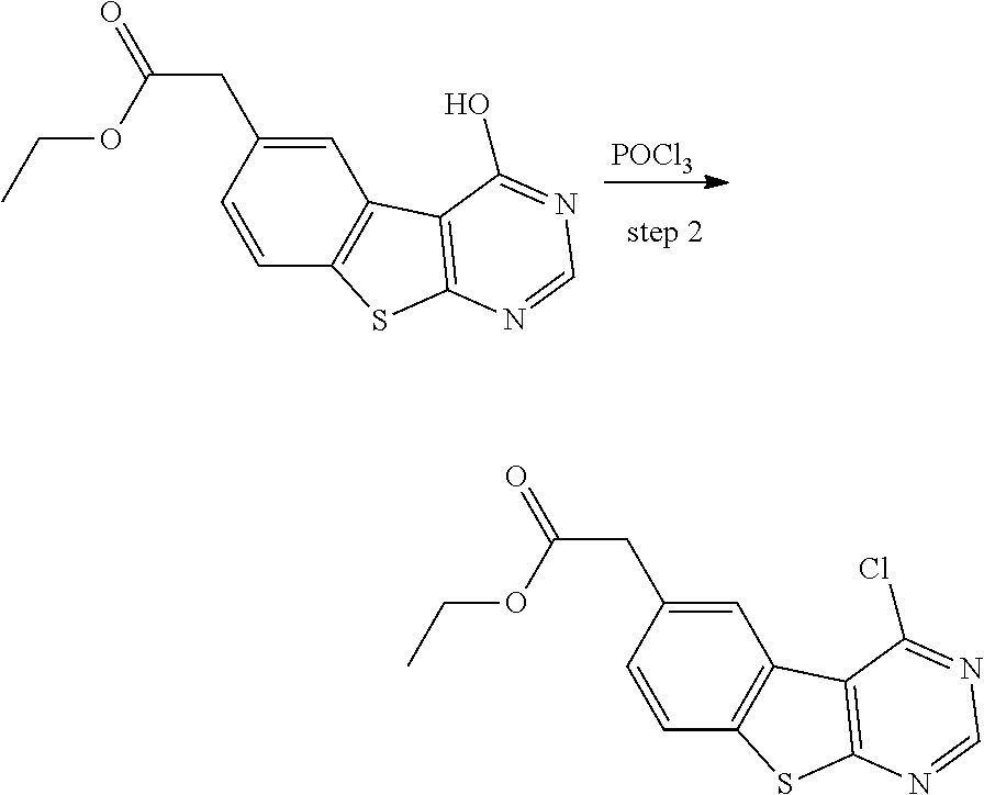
[POCl3].C1=CC2=C(C=C1CC(OCC)=O)C1=C(S2)N=CN=C1O.C1=CC2=C(C=C1CC(OCC)=O)C1=C(S2)N=CN=C1Cl
